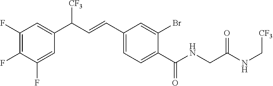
C1(F)=C(F)C=C(C(C=CC2=CC=C(C(NCC(NC[CF3])=O)=O)C(Br)=C2)[CF3])C=C1F
